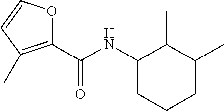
C(NC1C(C)C(C)CCC1)(C1=C(C)C=CO1)=O
